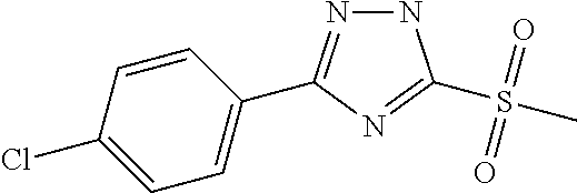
N1N=C(C2=CC=C(Cl)C=C2)N=C1S(C)(=O)=O
